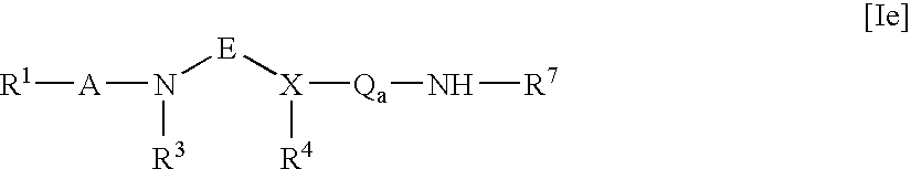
N([E][X]([Qa]N[R7])[R4])([A][R1])[R3]
